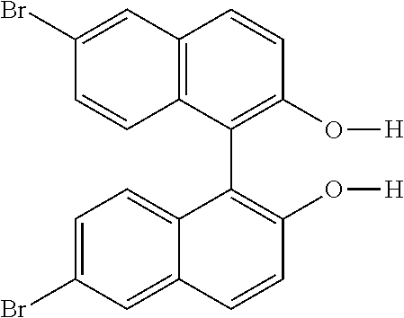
C12=C(C(C3=C(O[H])C=CC4=CC(Br)=CC=C43)=C(O[H])C=C1)C=CC(Br)=C2
